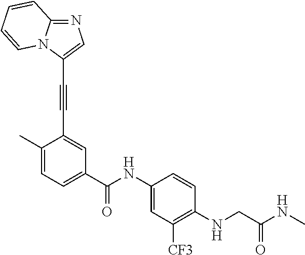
C1=C(C)C(C#CC2=CN=C3N2C=CC=C3)=CC(C(NC2=CC([CF3])=C(NCC(NC)=O)C=C2)=O)=C1
